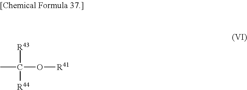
[R43]C(C)([R44])O[R41]
